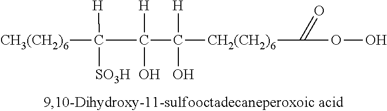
[CH3(CH2)6]C(C(C([CH2(CH2)6]C(OO)=O)([H])O)([H])O)([H])[SO3H]
